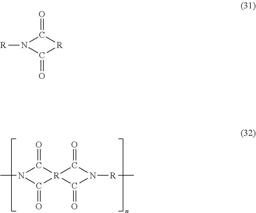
C1(=O)[R]2(C(=O)N([R]C)C2=O)C(=O)N1C.[R]N1C(=O)[R]C1=O
